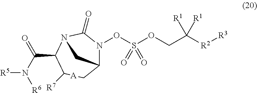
C12N(OS(OCC([R2][R3])([R1])[R1])(=O)=O)C(=O)N(C(C(N([R6])[R5])=O)C([R7])[A]C1)C2
